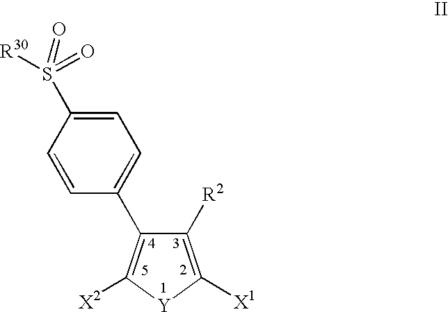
C1([X2])=C(C2=CC=C(S([R30])(=O)=O)C=C2)C([R2])=C([X1])[Y]1
